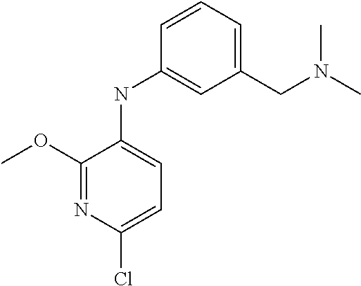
C1(NC2=CC=C(Cl)N=C2OC)=CC(CN(C)C)=CC=C1
